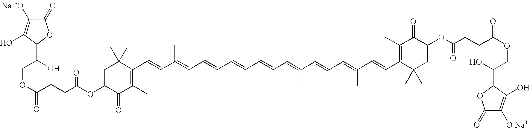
C1C(OC(=O)CCC(OCC(C2OC(=O)C([Na+-O])=C2O)O)=O)C(=O)C(C)=C(C=CC(=CC=CC(=CC=CC=C(C=CC=C(C=CC2=C(C)C(=O)C(OC(=O)CCC(OCC(C3OC(=O)C([O-Na+])=C3O)O)=O)CC2(C)C)C)C)C)C)C1(C)C
